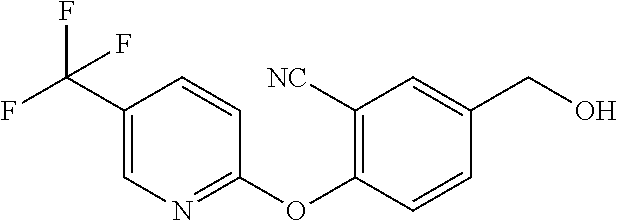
FC(C1=CN=C(OC2=C([NC])C=C(CO)C=C2)C=C1)(F)F
